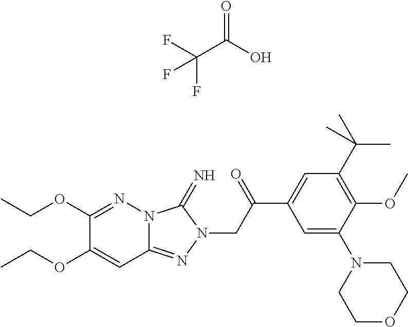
N12C(=NN(CC(C3=CC(C(C)(C)C)=C(OC)C(N4CCOCC4)=C3)=O)C1=N)C=C(OCC)C(OCC)=N2.C(C(O)=O)(F)(F)F
